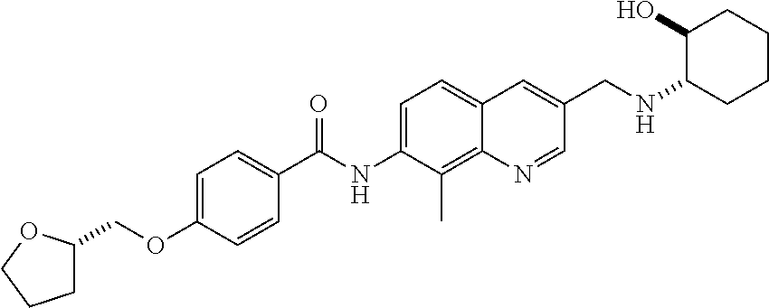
C1=C(OCC2CCCO2)C=CC(C(NC2=CC=C3C(=C2C)N=CC(CNC2CCCCC2O)=C3)=O)=C1
